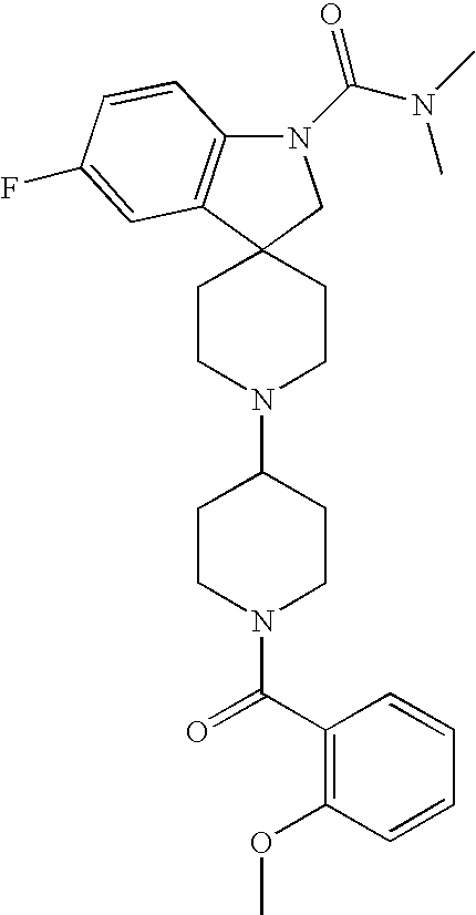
N1(C(N(C)C)=O)C2=C(C3(C1)CCN(C1CCN(C(C4=C(OC)C=CC=C4)=O)CC1)CC3)C=C(F)C=C2
